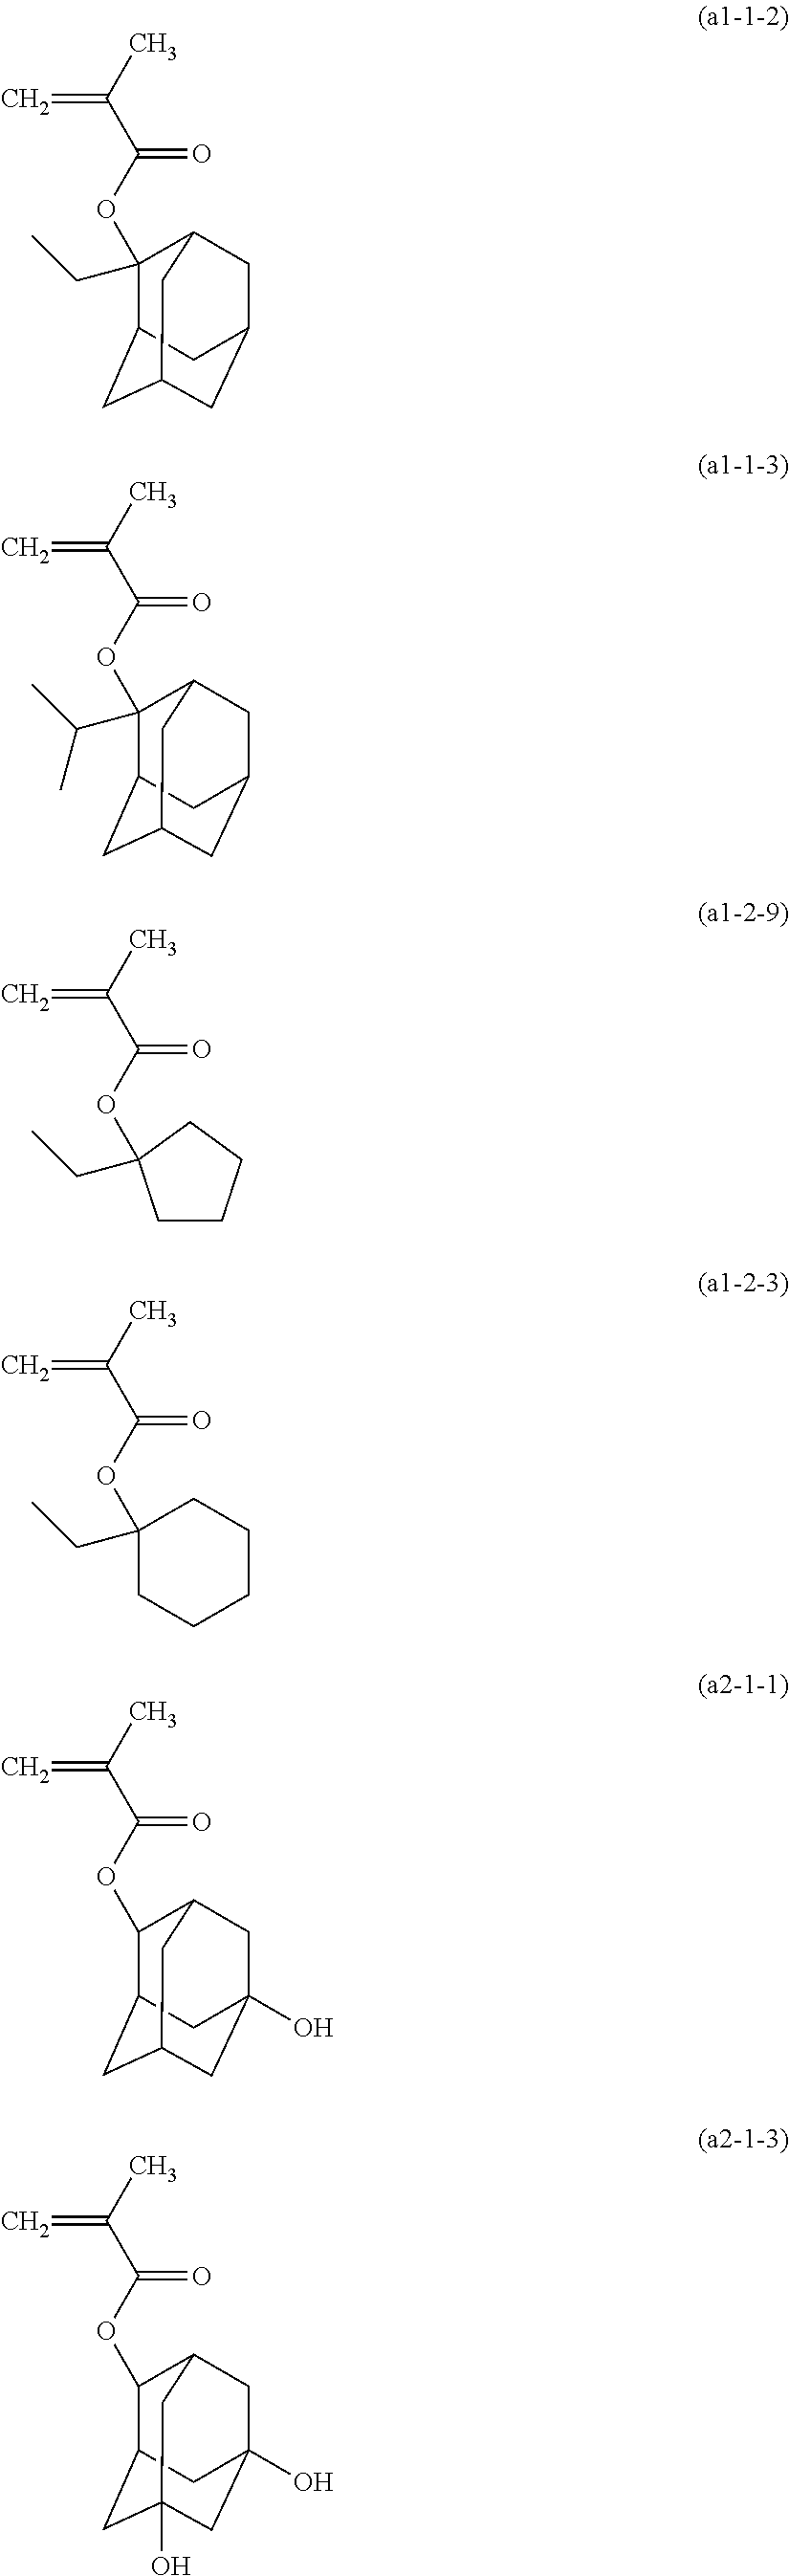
C1(OC(C(C)=C)=O)(CC)C2CC3CC(CC1C3)C2.C1(OC(C(C)=C)=O)(C(C)C)C2CC3CC(CC1C3)C2.C1CCCC1(OC(C(C)=C)=O)CC.C1(CC)(OC(C(C)=C)=O)CCCCC1.C1(OC(C(C)=C)=O)C2CC3CC(O)(CC1C3)C2.C1(OC(C(C)=C)=O)C2CC3(O)CC(O)(CC1C3)C2
